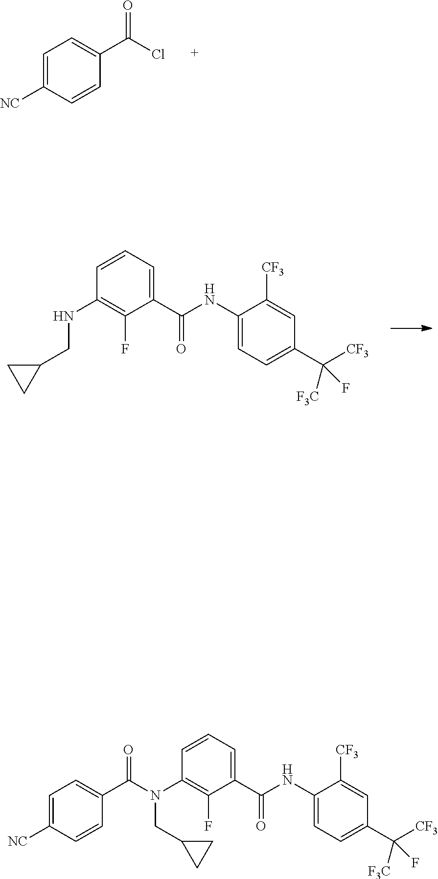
C1=C(C(=O)Cl)C=CC([NC])=C1.C(C1CC1)NC1=C(F)C(C(=O)NC2=CC=C(C(F)([CF3])[F3C])C=C2[CF3])=CC=C1.N(CC1CC1)(C1=C(F)C(C(=O)NC2=CC=C(C(F)([CF3])[F3C])C=C2[CF3])=CC=C1)C(C1=CC=C([NC])C=C1)=O
